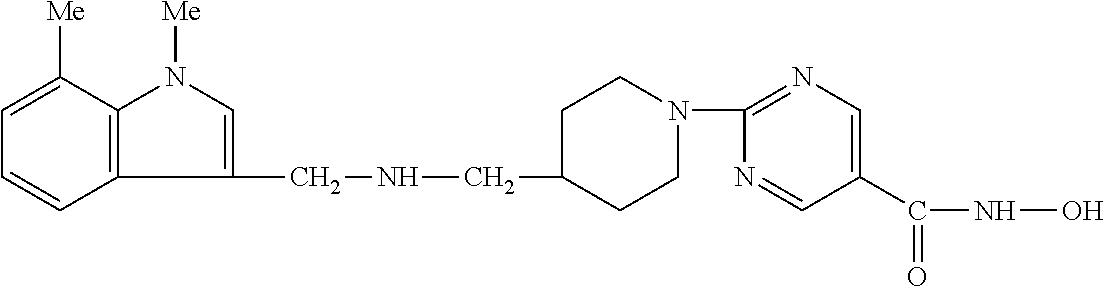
C1CN(C2=NC=C(C(=O)NO)C=N2)CCC1CNCC1=CN([Me])C2=C1C=CC=C2[Me]
